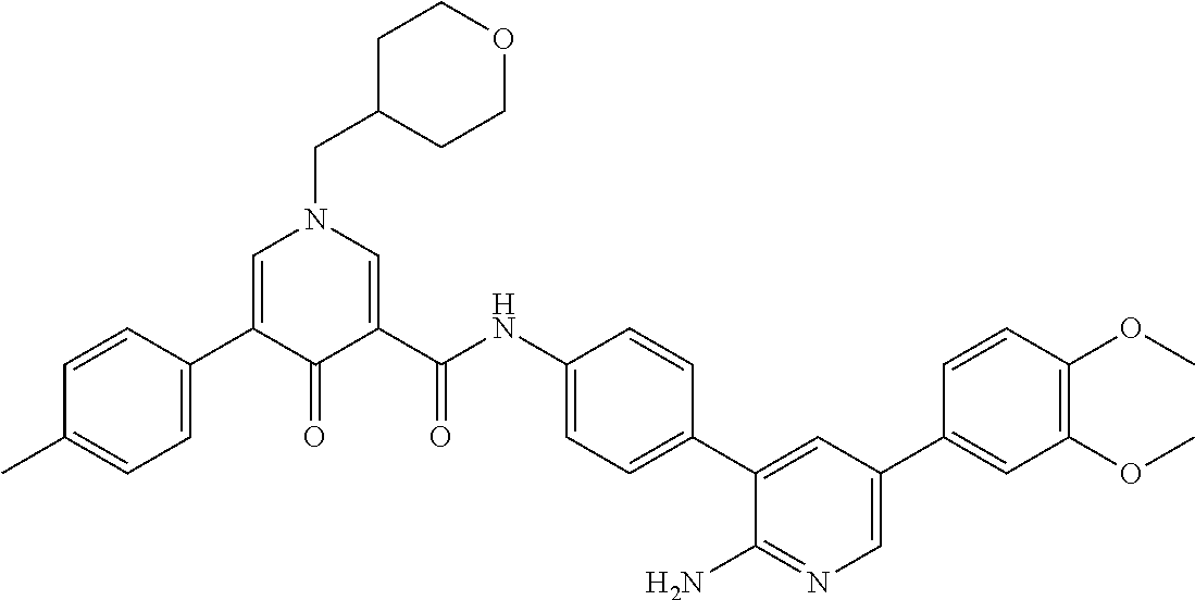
C1(C2=CN(CC3CCOCC3)C=C(C(NC3=CC=C(C4=CC(C5=CC(OC)=C(OC)C=C5)=CN=C4N)C=C3)=O)C2=O)=CC=C(C)C=C1
